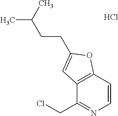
C1=CN=C(CCl)C2=C1OC(CCC(C)C)=C2.Cl
